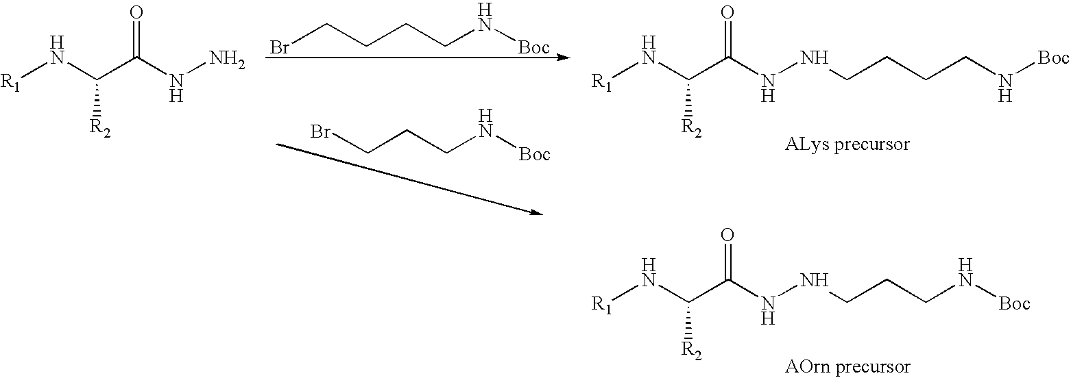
[R1]NC(C(NNCCCN[Boc])=O)[R2].[R1]NC(C(NN)=O)[R2].BrCCCCN[Boc].[R1]NC(C(NNCCCCN[Boc])=O)[R2].BrCCCN[Boc]
